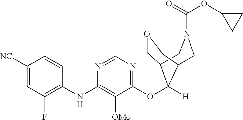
C1([NC])=CC(F)=C(NC2=C([OMe])C(OC3([H])C4COCC3CN(C(=O)OC3CC3)C4)=NC=N2)C=C1
